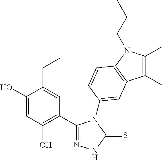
C1(C2=C(O)C=C(O)C(CC)=C2)=NNC(=S)N1C1=CC2=C(N(CCC)C(C)=C2C)C=C1
